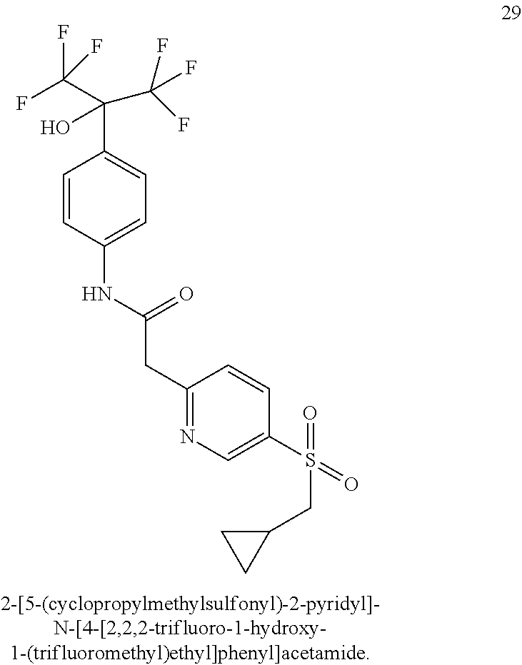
C1=CC(NC(CC2=NC=C(S(CC3CC3)(=O)=O)C=C2)=O)=CC=C1C(C(F)(F)F)(C(F)(F)F)O
